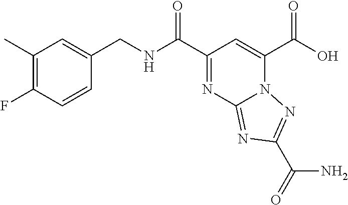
C1(C)=C(F)C=CC(CNC(C2=NC3=NC(C(=O)N)=NN3C(C(O)=O)=C2)=O)=C1
